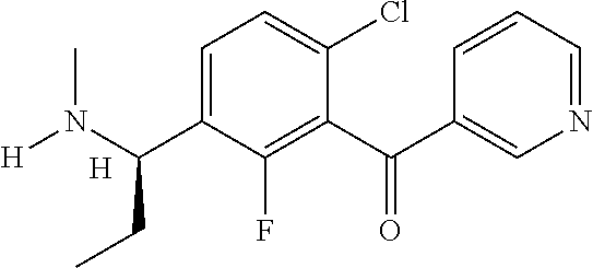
N1=CC=CC(C(C2=C(F)C(C(N([H])C)CC)=CC=C2Cl)=O)=C1.[H]
